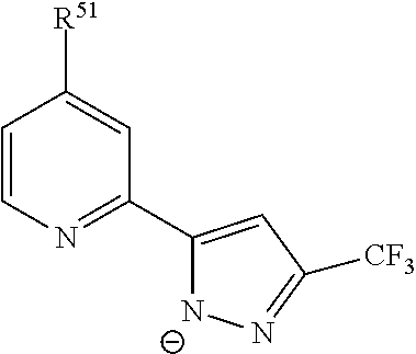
C1=CN=C(C2=CC([CF3])=N[N-]2)C=C1[R51]
